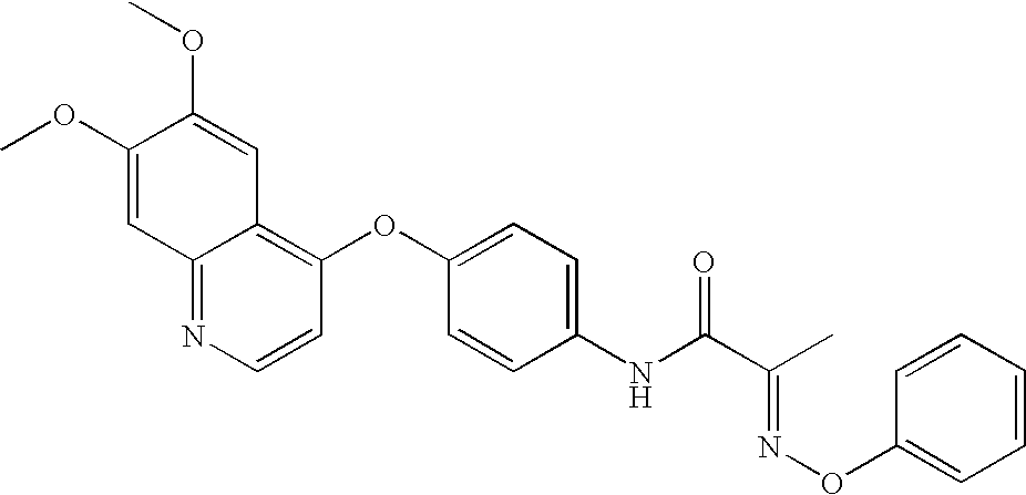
C1(OC)=CC2=NC=CC(OC3=CC=C(NC(C(C)=NOC4=CC=CC=C4)=O)C=C3)=C2C=C1OC
